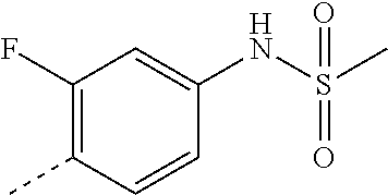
C1(F)=C(C)C=CC(NS(C)(=O)=O)=C1
